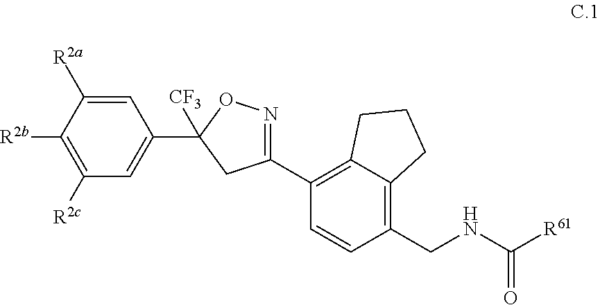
C1=C([R2a])C([R2b])=C([R2c])C=C1C1([CF3])ON=C(C2=C3C(=C(CNC([R61])=O)C=C2)CCC3)C1
